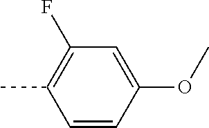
C1=CC(OC)=CC(F)=C1C
